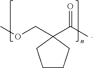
C1(C(C)=O)(COC)CCCC1
